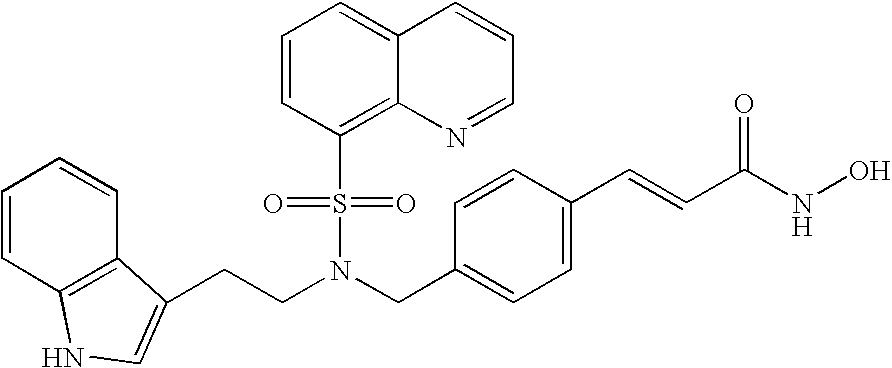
C1=CC2=C(C=C1)C(CCN(CC1=CC=C(C=CC(NO)=O)C=C1)S(C1=C3C(=CC=C1)C=CC=N3)(=O)=O)=CN2
